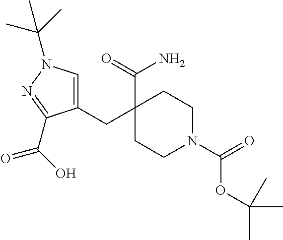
C1(CC2(C(=O)N)CCN(C(OC(C)(C)C)=O)CC2)=CN(C(C)(C)C)N=C1C(O)=O
